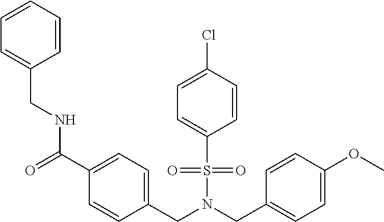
C1=CC=CC(CNC(=O)C2=CC=C(CN(S(=O)(=O)C3=CC=C(Cl)C=C3)CC3=CC=C(OC)C=C3)C=C2)=C1
